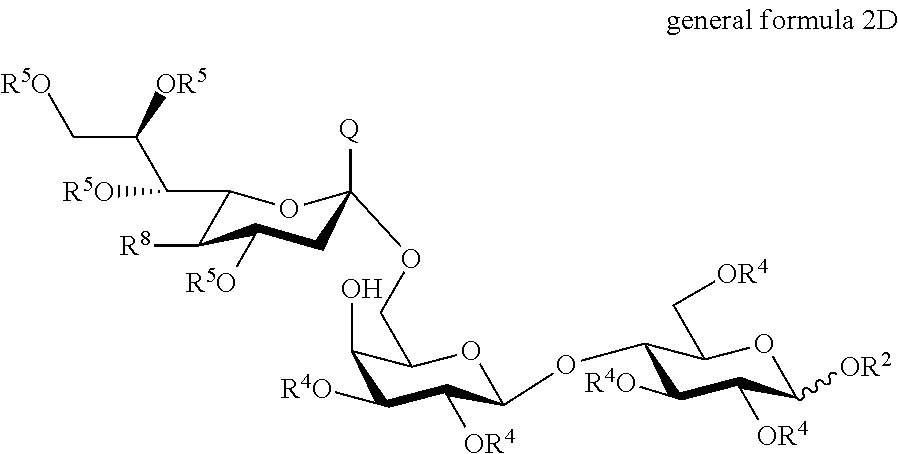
C1(C(C(C[R5O])[OR5])[R5O])C([R8])C([R5O])CC([Q])(OCC2C(O)C([R4O])C([OR4])C(OC3C([R4O])C([OR4])C([OR2])OC3C[OR4])O2)O1
